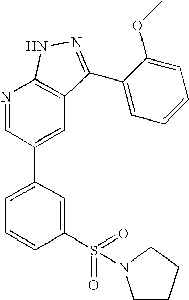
N1=CC(C2=CC=CC(S(=O)(=O)N3CCCC3)=C2)=CC2=C1NN=C2C1=CC=CC=C1OC
